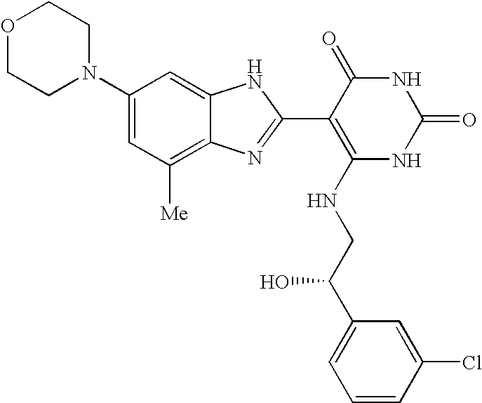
O1CCN(C2=CC([Me])=C3C(=C2)NC(C2=C(NCC(C4=CC=CC(Cl)=C4)O)NC(=O)NC2=O)=N3)CC1
